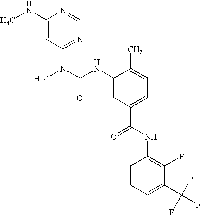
C1(NC)=CC(N(C)C(NC2=CC(C(=O)NC3=C(F)C(C(F)(F)F)=CC=C3)=CC=C2C)=O)=NC=N1
